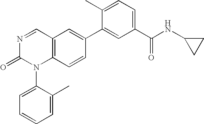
C12=C(C=CC(C3=CC(C(NC4CC4)=O)=CC=C3C)=C1)N(C1=CC=CC=C1C)C(=O)N=C2
